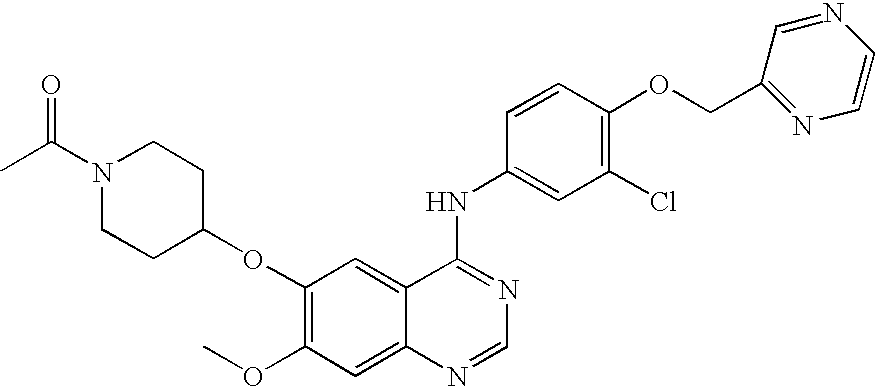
O(C1=C(OC)C=C2C(=C1)C(NC1=CC(Cl)=C(OCC3=NC=CN=C3)C=C1)=NC=N2)C1CCN(C(C)=O)CC1
